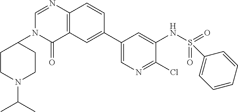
C1(C2=CC3=C(C=C2)N=CN(C2CCN(C(C)C)CC2)C3=O)=CN=C(Cl)C(NS(=O)(=O)C2=CC=CC=C2)=C1
